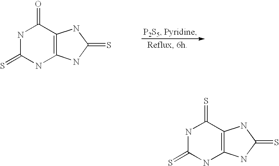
C1(=S)NC2=C(C(=S)N1)NC(=S)N2.C1(=S)NC2=C(C(=O)N1)NC(=S)N2
